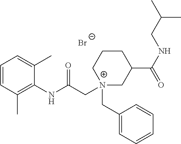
C1=CC(C)=C(NC(C[N+]2(CC3=CC=CC=C3)CC(C(NCC(C)C)=O)CCC2)=O)C(C)=C1.[Br-]
